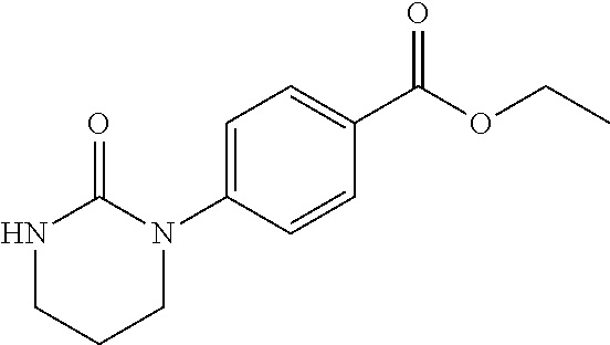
N1(C2=CC=C(C(OCC)=O)C=C2)C(=O)NCCC1
